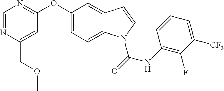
C(C1=CC(OC2=CC=C3C(=C2)C=CN3C(NC2=C(F)C([CF3])=CC=C2)=O)=NC=N1)OC
